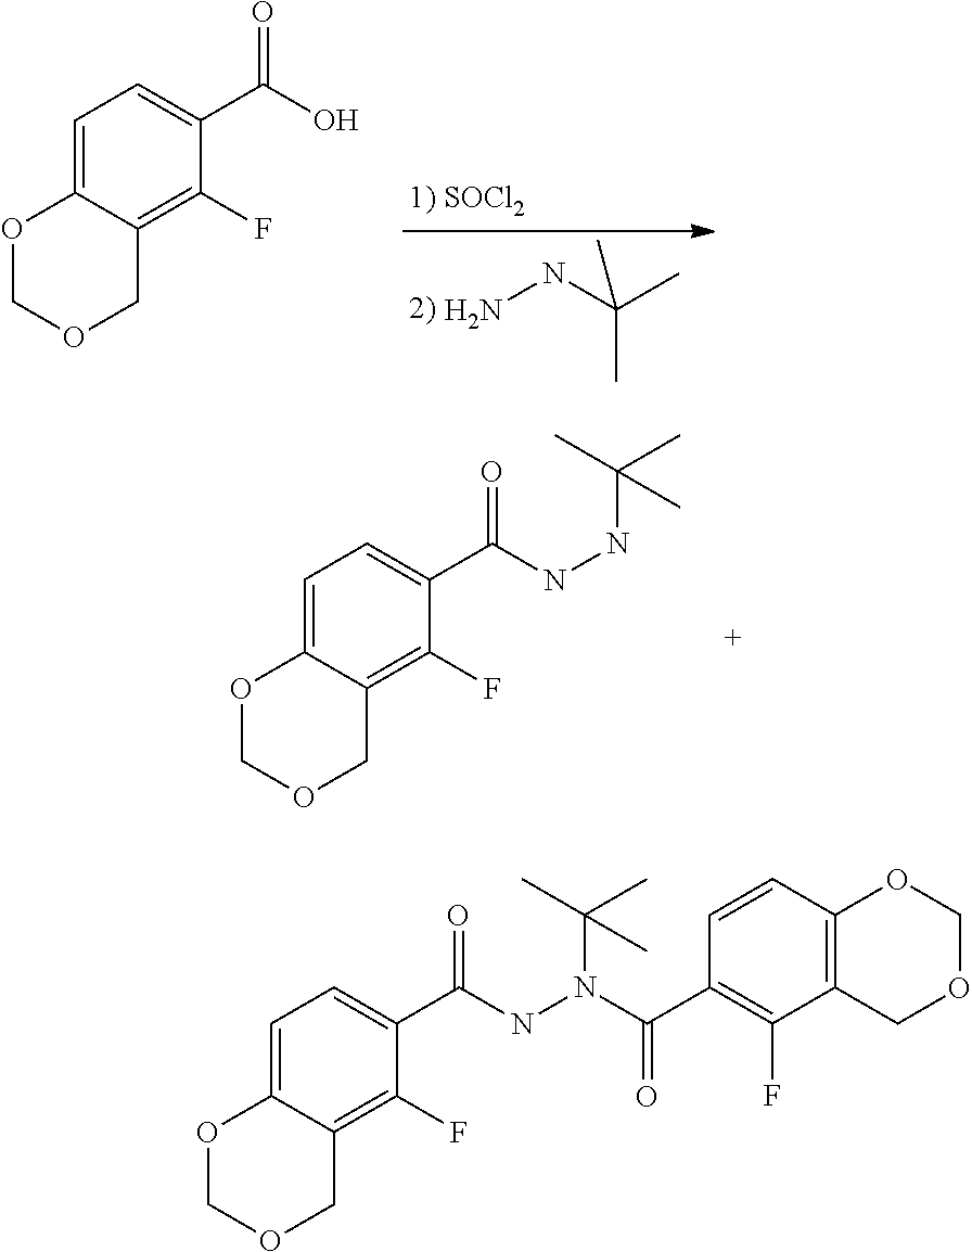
NNC(C)(C)C.C1=C2C(=C(F)C(C(O)=O)=C1)COCO2.C1=C2C(=C(F)C(C(NNC(C)(C)C)=O)=C1)COCO2.C1=C2C(=C(F)C(C(NN(C(C)(C)C)C(C3=C(F)C4=C(C=C3)OCOC4)=O)=O)=C1)COCO2
